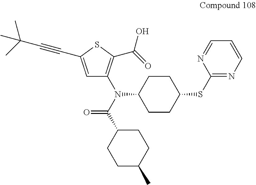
CC(C#CC1=CC(N(C(C2CCC(C)CC2)=O)C2CCC(SC3=NC=CC=N3)CC2)=C(C(=O)O)S1)(C)C
